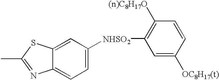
C12=CC=C([NHSO2]C3=C([(n)C8H17O])C=CC([OC8H17(t)])=C3)C=C1SC(C)=N2
